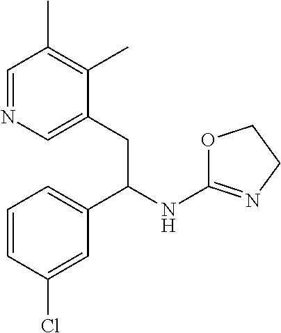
C1=NC=C(CC(C2=CC=CC(Cl)=C2)NC2=NCCO2)C(C)=C1C
